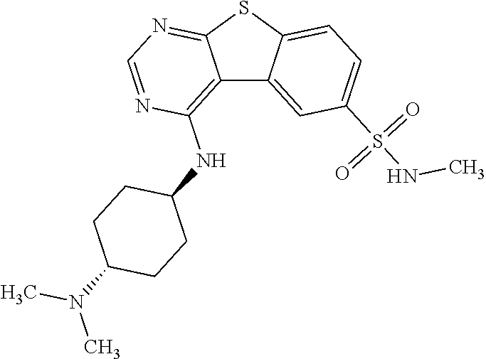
C12=C(NC3CCC(N(C)C)CC3)N=CN=C1SC1=CC=C(S(NC)(=O)=O)C=C21
